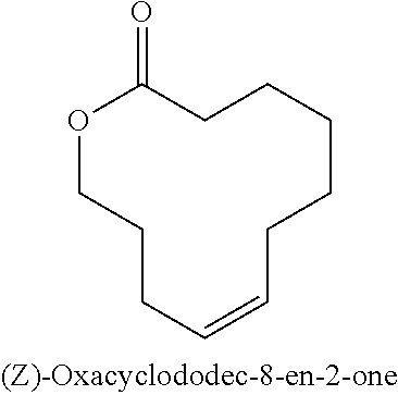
C1OC(=O)CCCCCC=CCC1
